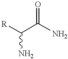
O=C(C([R])N)N
